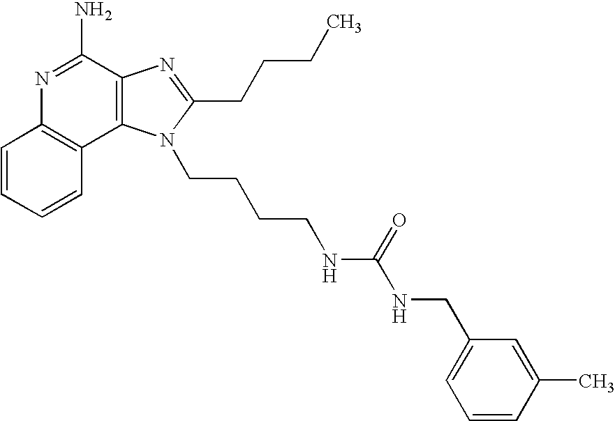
C1=CC=CC2=C1N=C(N)C1=C2N(CCCCNC(NCC2=CC=CC(C)=C2)=O)C(CCCC)=N1
